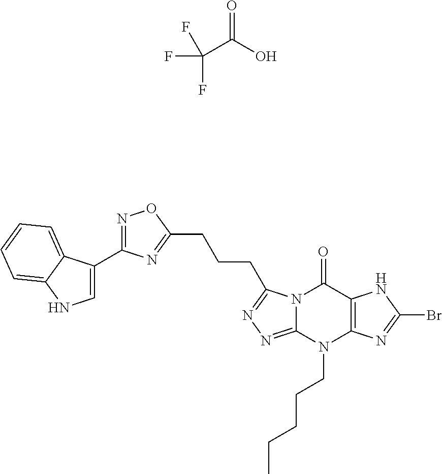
C(C(O)=O)(F)(F)F.N1=C(C2=CNC3=CC=CC=C23)N=C(CCCC2=NN=C3N2C(=O)C2=C(N3CCCCC)N=C(Br)N2)O1
